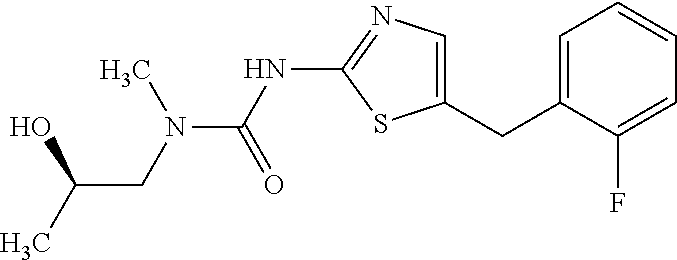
C1=C(CC2=CN=C(NC(=O)N(C)CC(C)O)S2)C(F)=CC=C1
